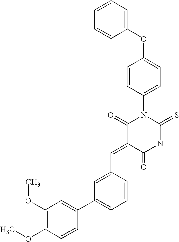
C1=CC=CC(OC2=CC=C(N3C(=O)C(=CC4=CC(C5=CC(OC)=C(OC)C=C5)=CC=C4)C(=O)NC3=S)C=C2)=C1
